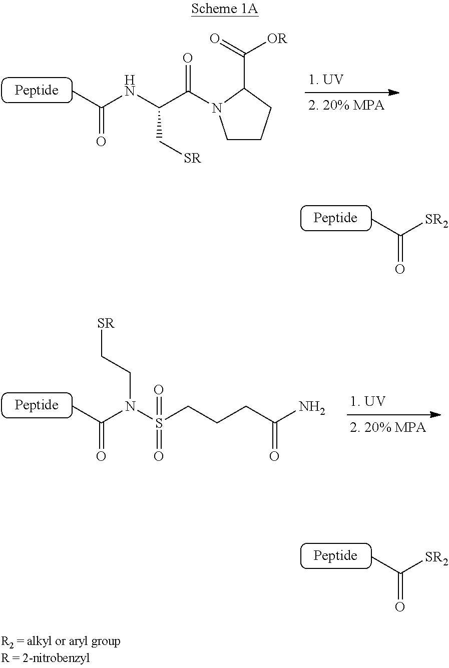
CC([SR2])=O.CC(NC(C(=O)N1CCCC1C(=O)[OR])C[SR])=O.CC([SR2])=O.CC(N(S(=O)(CCCC(N)=O)=O)CC[SR])=O
